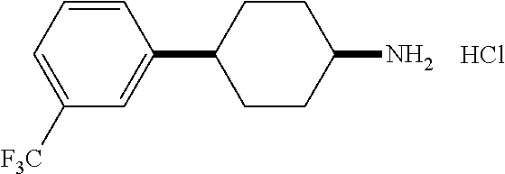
C1=CC=C([F3C])C=C1C1CCC(N)CC1.Cl
